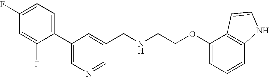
C1=C(F)C(C2=CN=CC(CNCCOC3=CC=CC4=C3C=CN4)=C2)=CC=C1F
